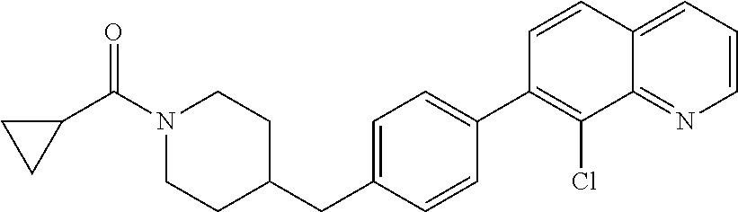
C1=C(CC2CCN(C(C3CC3)=O)CC2)C=CC(C2=C(Cl)C3=NC=CC=C3C=C2)=C1
